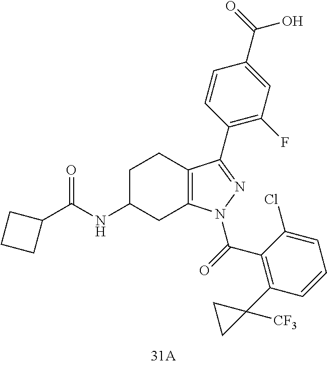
C12=C(CCC(NC(C3CCC3)=O)C1)C(C1=C(F)C=C(C(=O)O)C=C1)=NN2C(=O)C1=C(C2([CF3])CC2)C=CC=C1Cl
